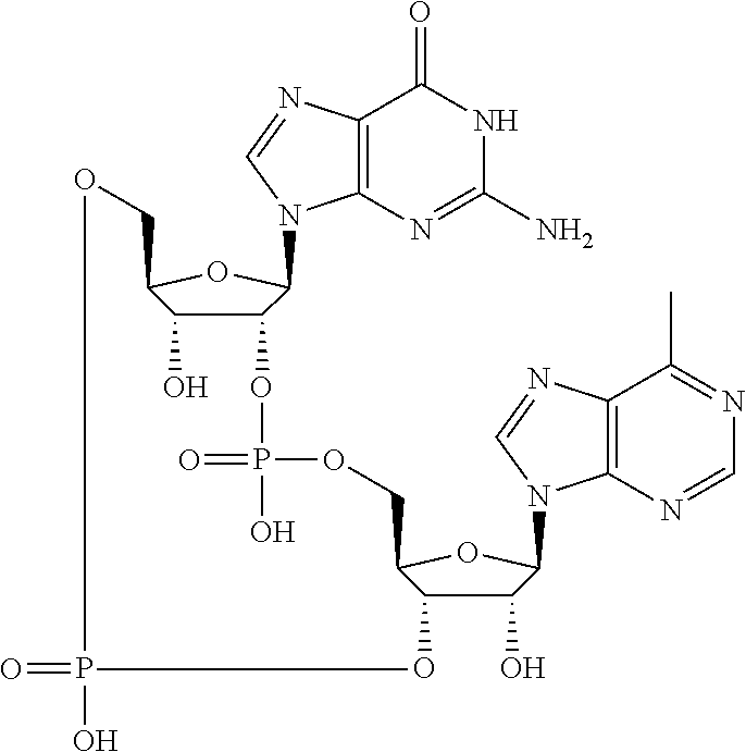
C12=C(N=C(N)NC1=O)N(C1C(OP(=O)(O)OCC3C(O)C(O)C(N4C5=C(C(C)=NC=N5)N=C4)O3)C(O)C(CO)O1)C=N2.O=PO
